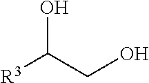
OC(CO)[R3]
